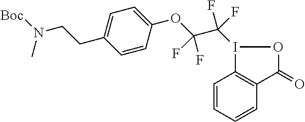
[Boc]N(CCC1=CC=C(OC(C(I2C3=C(C(=O)O2)C=CC=C3)(F)F)(F)F)C=C1)C
